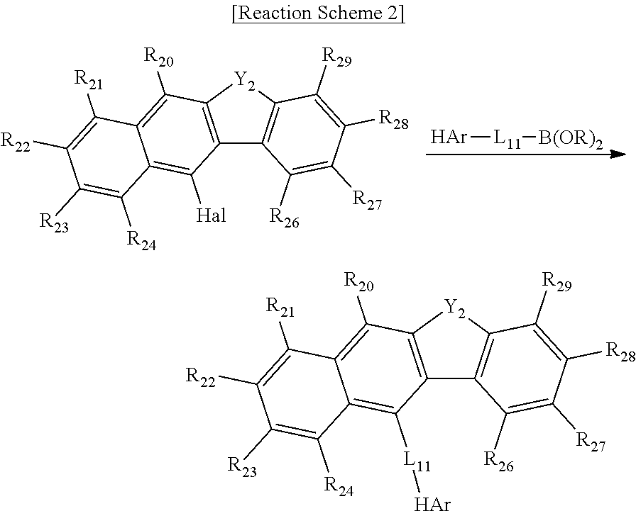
[Ar][L11][B(OR)2].C12=C([Y2]C3=C1C([R26])=C([R27])C([R28])=C3[R29])C([R20])=C1C(=C2[Hal])C([R24])=C([R23])C([R22])=C1[R21].C12=C([Y2]C3=C1C([R26])=C([R27])C([R28])=C3[R29])C([R20])=C1C(=C2[L11][Ar])C([R24])=C([R23])C([R22])=C1[R21]
